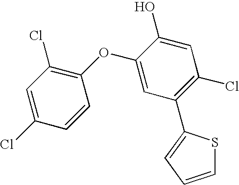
C1=C(Cl)C=CC(OC2=CC(C3=CC=CS3)=C(Cl)C=C2O)=C1Cl
